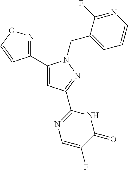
C1(C2=CC(C3=NC=C(F)C(=O)N3)=NN2CC2=CC=CN=C2F)=NOC=C1
